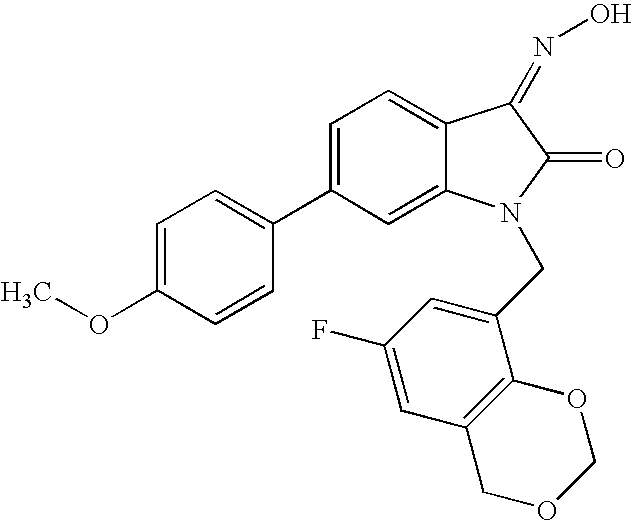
COC1=CC=C(C2=CC=C3C(=C2)N(CC2=CC(F)=CC4=C2OCOC4)C(=O)C3=NO)C=C1
